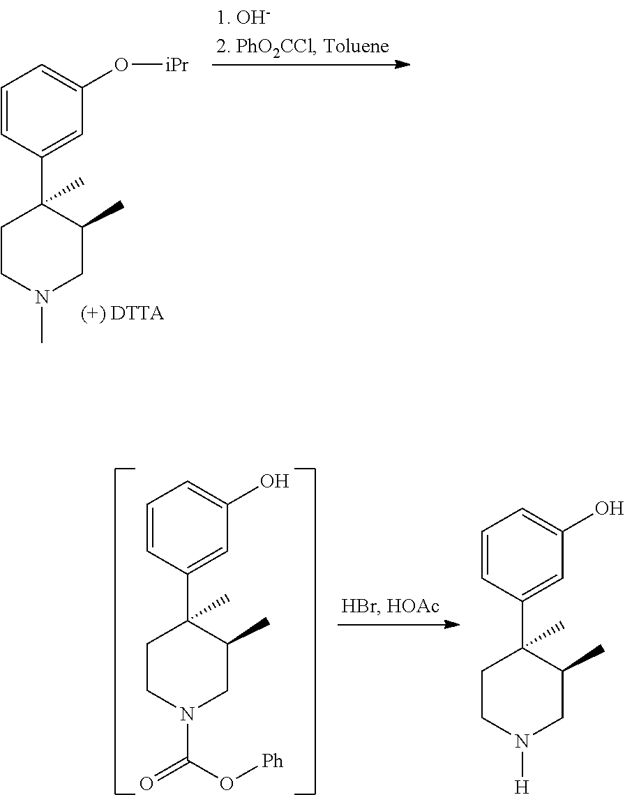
C1=CC(C2(C)CCN(C)CC2C)=CC(O[iPr])=C1.C1=CC(C2(C)CCN(C(=O)O[Ph])CC2C)=CC(O)=C1.C1=CC(C2(C)CCN([H])CC2C)=CC(O)=C1
